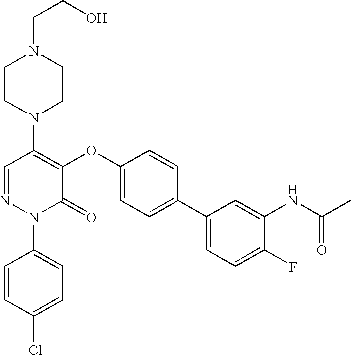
N1(C2=C(OC3=CC=C(C4=CC=C(F)C(NC(C)=O)=C4)C=C3)C(=O)N(C3=CC=C(Cl)C=C3)N=C2)CCN(CCO)CC1
